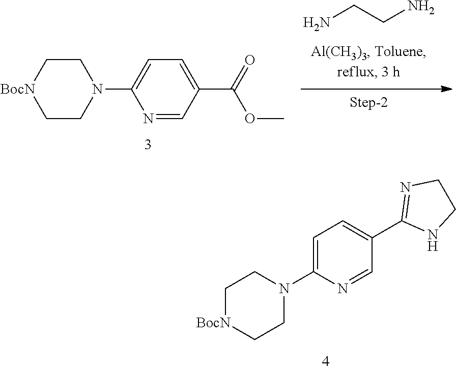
N1=CC(C(=O)OC)=CC=C1N1CC[BocN]CC1.NCCN.C1[BocN]CCN(C2=CC=C(C3=NCCN3)C=N2)C1
